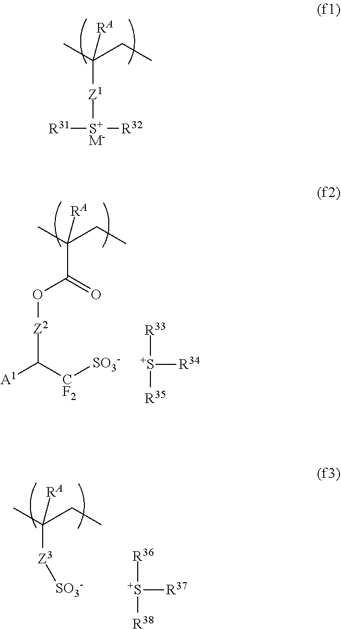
C([Z1][S+M-]([R31])[R32])(C)(CC)[RA].C(C)(CC)([RA])C(=O)O[Z2]C([A1])[CF2][SO3-].[S+]([R33])([R34])[R35].C([Z3][SO3-])(C)(CC)[RA].[S+]([R36])([R37])[R38]
